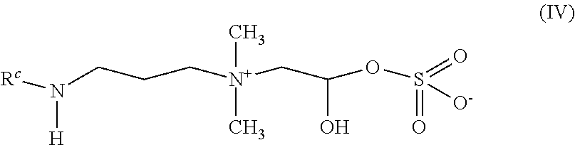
[Rc]N([H])CCC[N+](CC(OS(=O)(=O)[O-])O)(C)C
